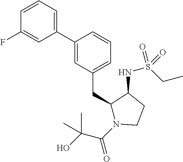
C1(C2=CC(CC3N(C(C(O)(C)C)=O)CCC3NS(CC)(=O)=O)=CC=C2)=CC=CC(F)=C1
